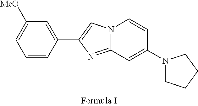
N12C(=NC(C3=CC([MeO])=CC=C3)=C1)C=C(N1CCCC1)C=C2
